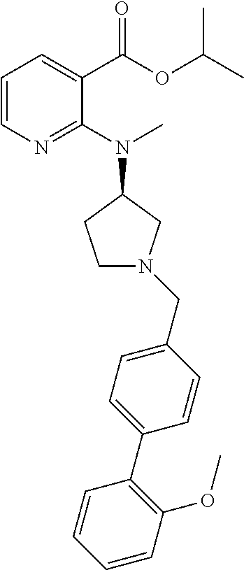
C1=C(CN2CCC(N(C)C3=NC=CC=C3C(=O)OC(C)C)C2)C=CC(C2=C(OC)C=CC=C2)=C1
